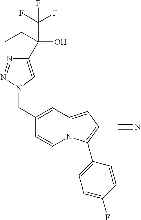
C1(C(CC)(C(F)(F)F)O)=CN(CC2=CC3=CC(C#N)=C(C4=CC=C(F)C=C4)N3C=C2)N=N1
